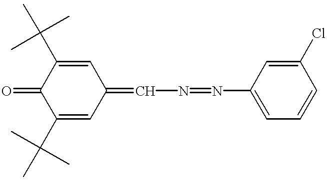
C1(C(C)(C)C)=CC(=CN=NC2=CC=CC(Cl)=C2)C=C(C(C)(C)C)C1=O
